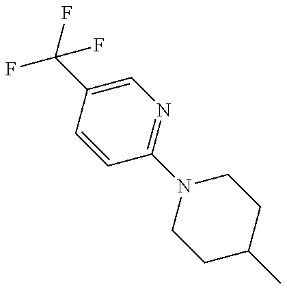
C1=CC(C(F)(F)F)=CN=C1N1CCC(C)CC1
